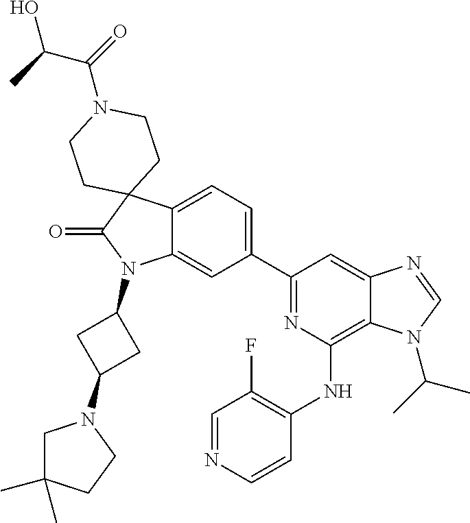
C12=CC=C(C3=NC(NC4=C(F)C=NC=C4)=C4C(=C3)N=CN4C(C)C)C=C1N(C1CC(N3CC(C)(C)CC3)C1)C(=O)C21CCN(C(=O)C(O)C)CC1
